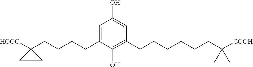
C1(O)=CC(CCCCCCC([COOH])(C)C)=C(O)C(CCCCC2([HOOC])CC2)=C1
